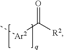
C[Ar2]C([R2])=O
